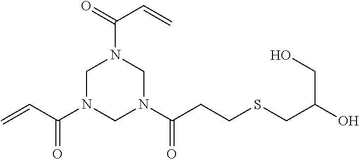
C1N(C(C=C)=O)CN(C(CCSCC(O)CO)=O)CN1C(=O)C=C
